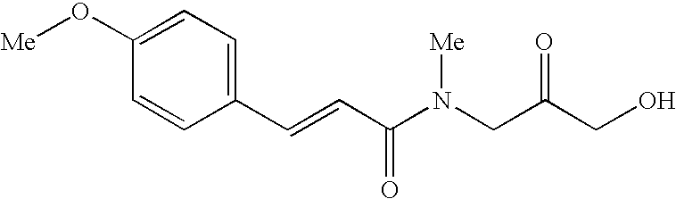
[Me]OC1=CC=C(C=CC(N(CC(CO)=O)[Me])=O)C=C1
